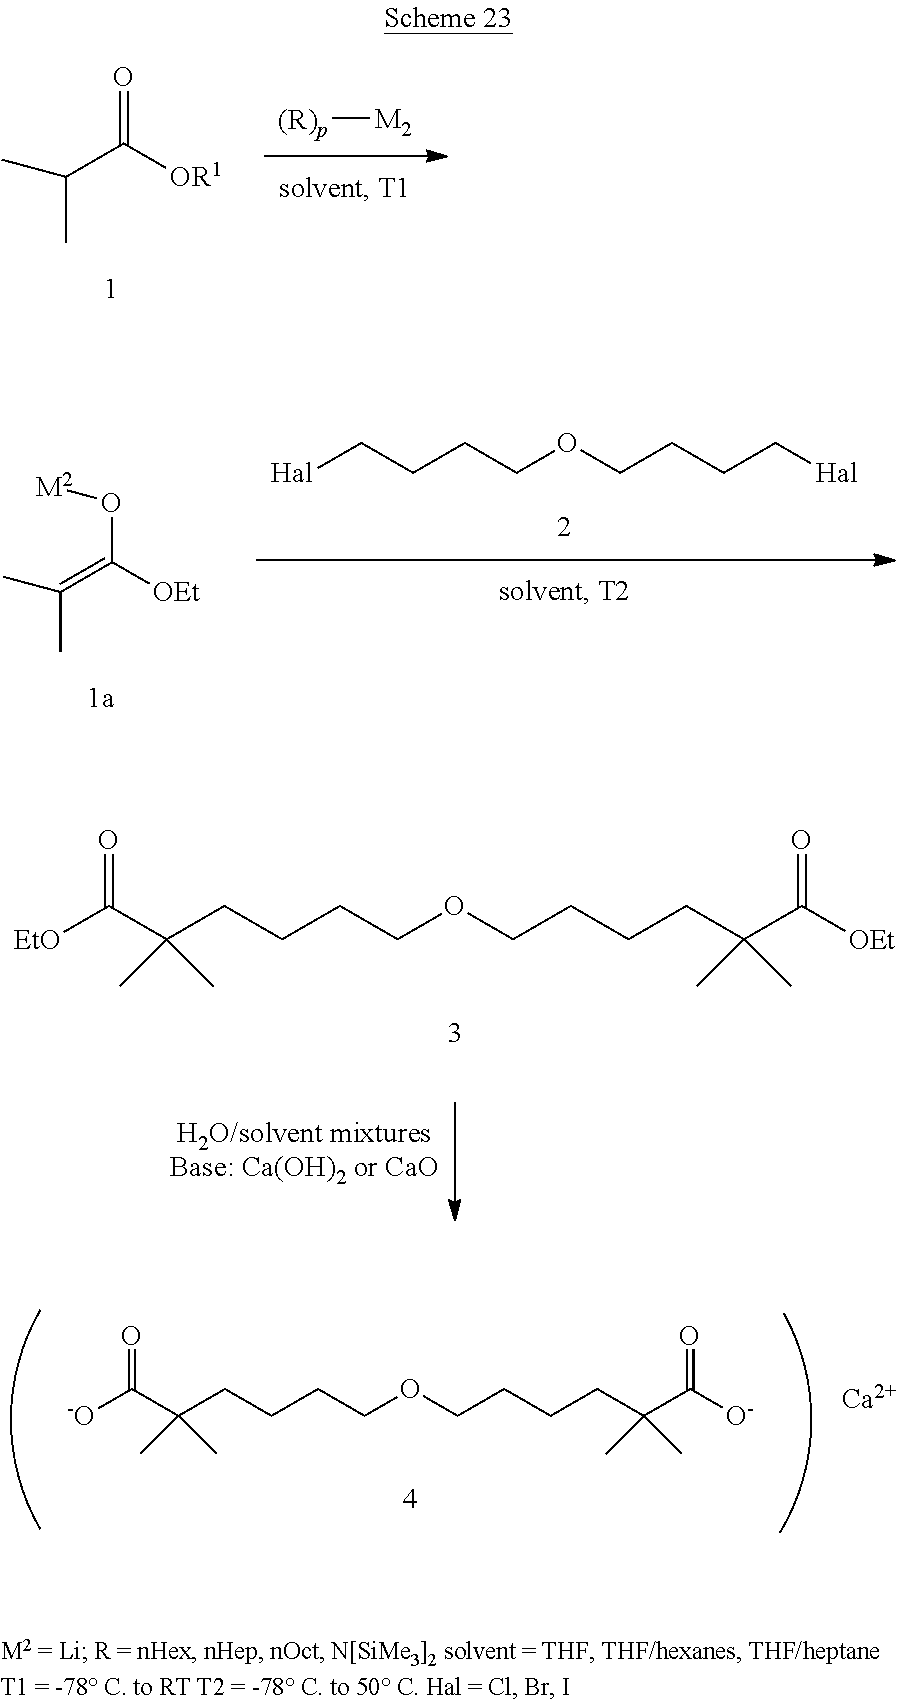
[-O]C(=O)C(CCCCOCCCCC(C([O-])=O)(C)C)(C)C.[Ca].C(CCCOCCCC[Hal])[Hal].CC(C)=C([OEt])O[M2].[(R)p][M2].CC(C([OR1])=O)C.[EtO]C(=O)C(CCCCOCCCCC(C([OEt])=O)(C)C)(C)C
